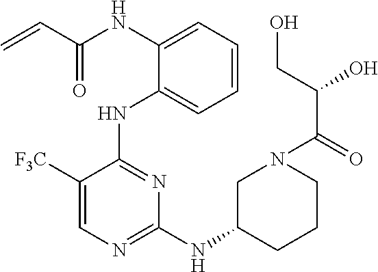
N(C1=CC=CC=C1NC1=NC(NC2CCCN(C(C(CO)O)=O)C2)=NC=C1[F3C])C(C=C)=O
